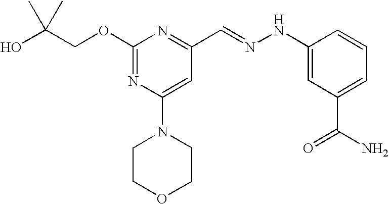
C(COC1=NC(N2CCOCC2)=CC(C=NNC2=CC(C(N)=O)=CC=C2)=N1)(O)(C)C
